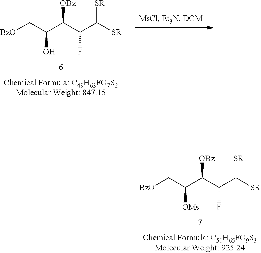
[BzO]CC(C(C(C([SR])[SR])F)[OBz])[OMs].[BzO]CC(C(C(C([SR])[SR])F)[OBz])O
